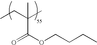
CCC(C)(C(OCCCC)=O)C
